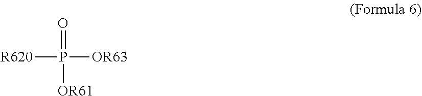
[R620]P([OR63])(=O)[OR61]
